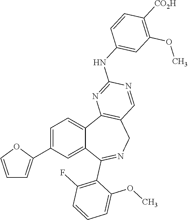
C1=C(C2=CC=CO2)C=C2C(=C1)C1=C(CN=C2C2=C(F)C=CC=C2OC)C=NC(NC2=CC(OC)=C([CO2H])C=C2)=N1
